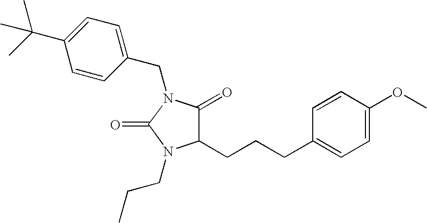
C1(CN2C(=O)N(CCC)C(CCCC3=CC=C(OC)C=C3)C2=O)=CC=C(C(C)(C)C)C=C1
